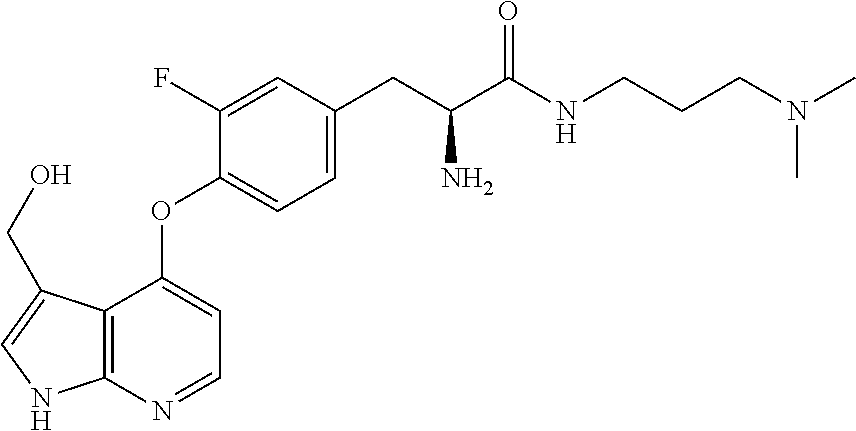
C12=C(N=CC=C1OC1=CC=C(CC(C(=O)NCCCN(C)C)N)C=C1F)NC=C2CO
